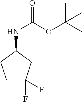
C1C(F)(F)CC(NC(=O)OC(C)(C)C)C1
